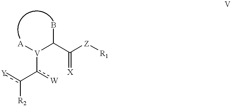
[Y]c(-c([W])[V]([A])C(C([Z][R1])=[X])B)[R2]
